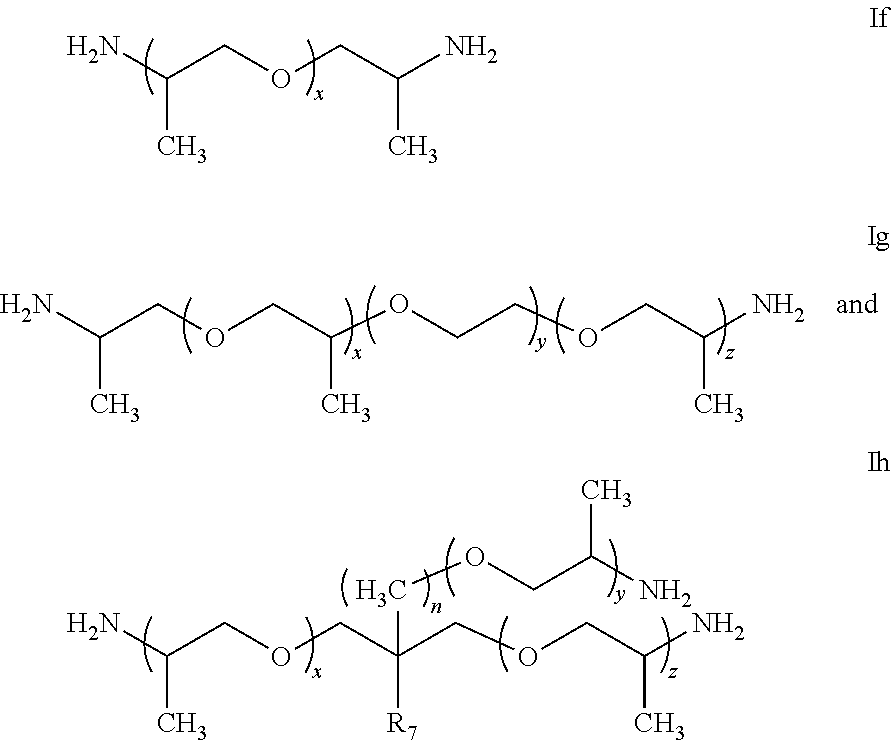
C(COCC(N)C)(N)C.C(COCC(OCCOCC(N)C)C)(N)C.C(COCC(COCC(N)C)([R7])COCC(N)C)(N)C
